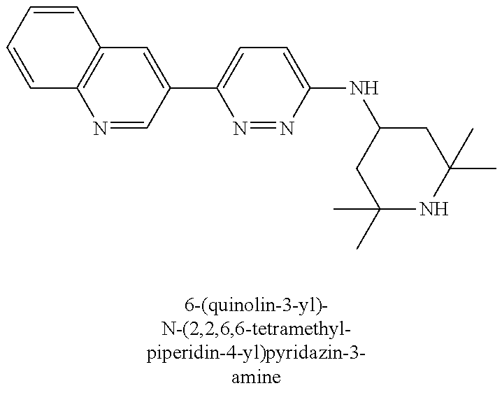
C1(C2=CC=C(NC3CC(C)(C)NC(C)(C)C3)N=N2)=CC2=C(N=C1)C=CC=C2
